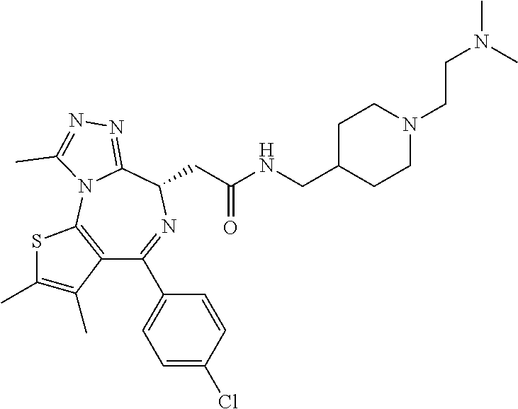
C12=C(N3C(=NN=C3C)C(CC(NCC3CCN(CCN(C)C)CC3)=O)N=C1C1=CC=C(Cl)C=C1)SC(C)=C2C
